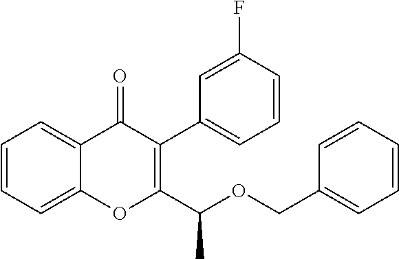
C1=CC=C2C(=C1)C(=O)C(C1=CC=CC(F)=C1)=C(C(OCC1=CC=CC=C1)C)O2
